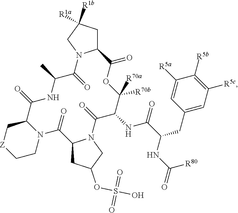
C12CC([R1a])([R1b])CN1C(=O)C(C)NC(=O)C1C[Z]CCN1C(=O)C1CC(OS(O)(=O)=O)CN1C(=O)C(NC(C(CC1=CC([R5c])=C([R5b])C([R5a])=C1)NC(=O)[R80])=O)C([R70b])([R70a])OC2=O
